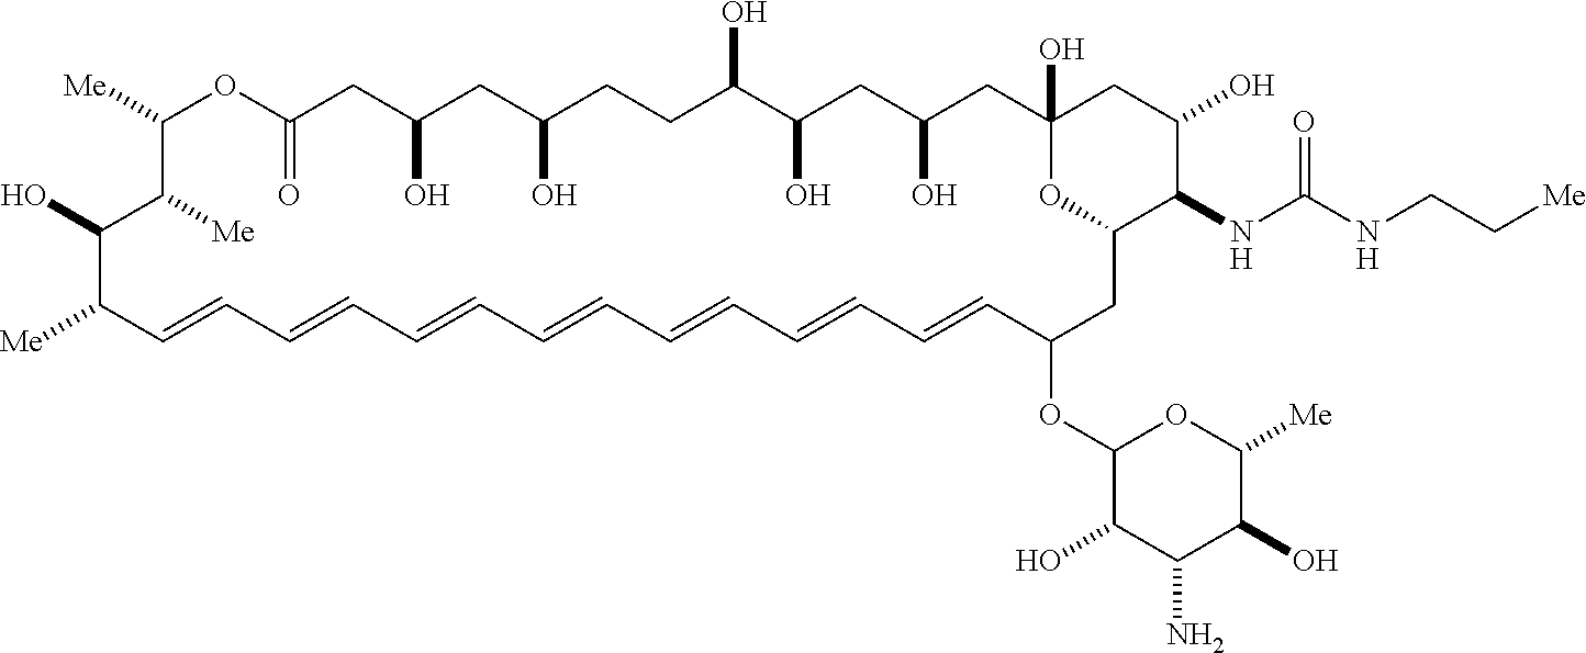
C1([Me])OC(=O)CC(O)CC(O)CCC(O)C(O)CC(O)CC2(O)CC(O)C(NC(NCC[Me])=O)C(CC(OC3C(O)C(N)C(O)C([Me])O3)C=CC=CC=CC=CC=CC=CC=CC([Me])C(O)C1[Me])O2
